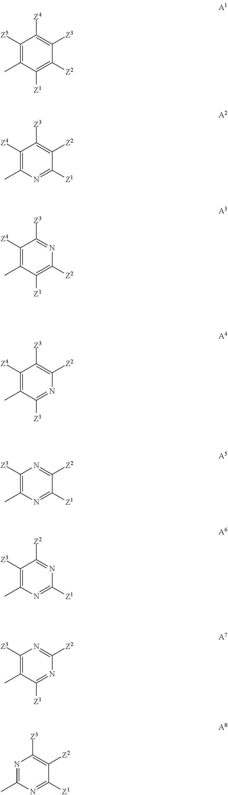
C1([Z5])=C(C)C([Z1])=C([Z2])C([Z3])=C1[Z4].C1([Z4])=C(C)N=C([Z1])C([Z2])=C1[Z3].C1([Z4])=C(C)C([Z1])=C([Z2])N=C1[Z3].C1([Z4])=C(C)C([Z1])=NC([Z2])=C1[Z3].C1([Z3])=C(C)N=C([Z1])C([Z2])=N1.C1([Z3])=C(C)N=C([Z1])N=C1[Z2].C1([Z3])=C(C)C([Z1])=NC([Z2])=N1.N1=C(C)N=C([Z1])C([Z2])=C1[Z3]
